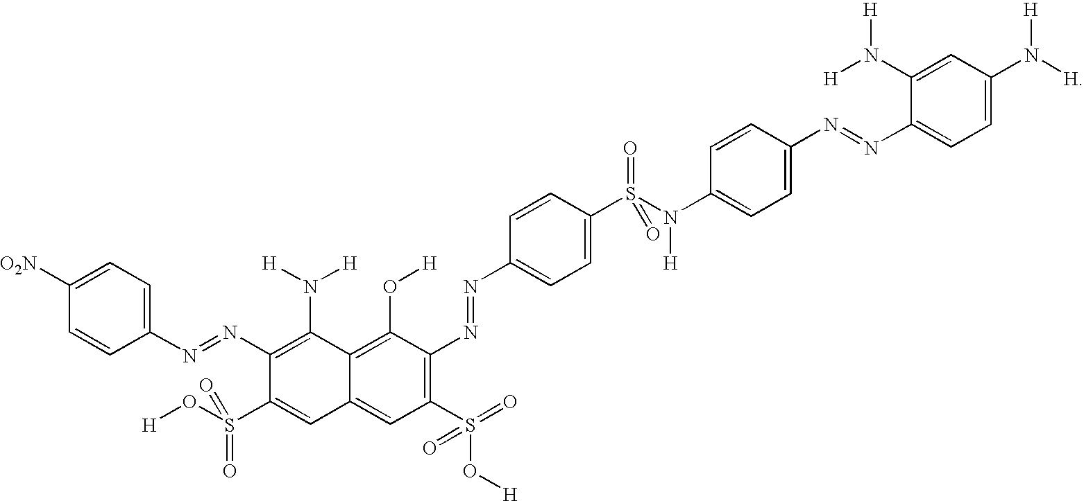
C1=C([O2N])C=CC(N=NC2=C(N([H])[H])C3=C(O[H])C(N=NC4=CC=C(S(N([H])C5=CC=C(N=NC6=CC=C(N([H])[H])C=C6N([H])[H])C=C5)(=O)=O)C=C4)=C(S(O[H])(=O)=O)C=C3C=C2S(O[H])(=O)=O)=C1
